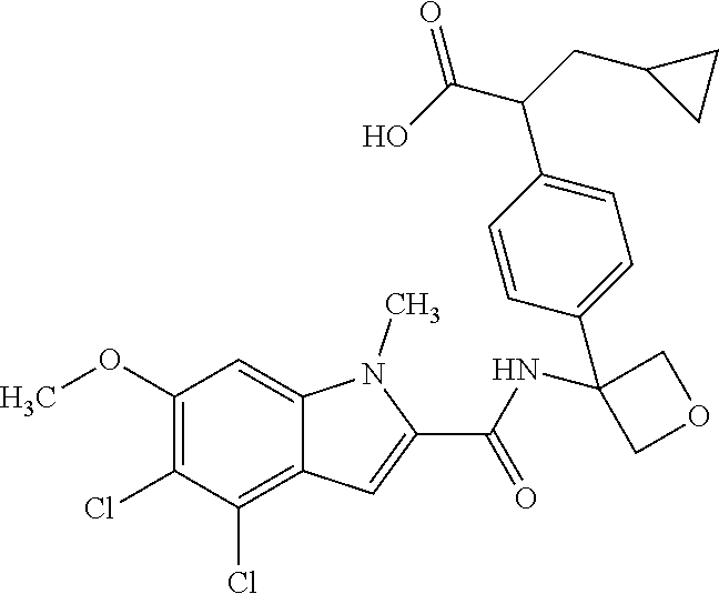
C1(OC)=C(Cl)C(Cl)=C2C(=C1)N(C)C(C(=O)NC1(C3=CC=C(C(C(O)=O)CC4CC4)C=C3)COC1)=C2
